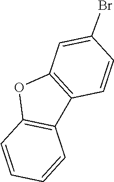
C12=C(OC3=C1C=CC(Br)=C3)C=CC=C2
